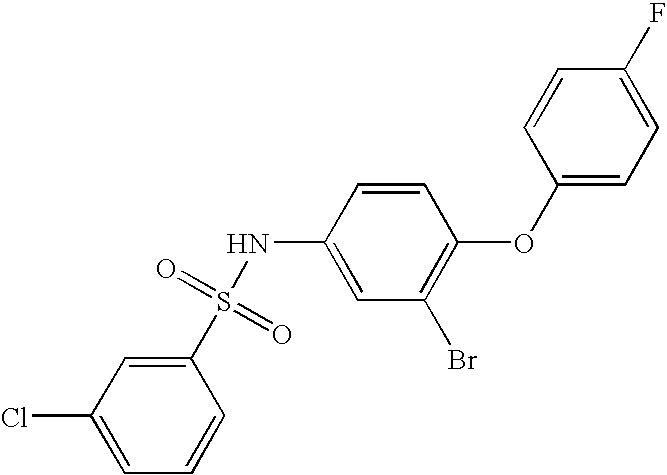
C1=C(Cl)C=C(S(=O)(=O)NC2=CC(Br)=C(OC3=CC=C(F)C=C3)C=C2)C=C1
